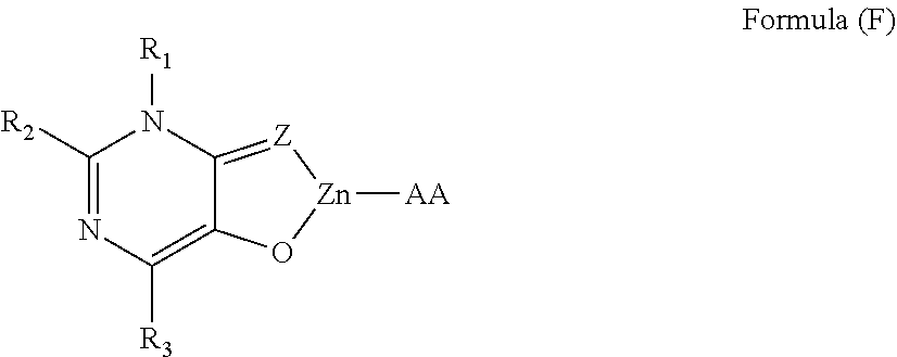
C1([R2])=NC([R3])=C2C(=[Z][Zn]([AA])O2)N1[R1]
